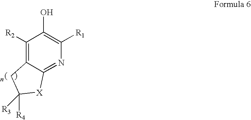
C1([R2])=C2C(=NC([R1])=C1O)[X]C([R4])([R3])C2
